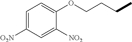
C1=C([O2N])C=C([NO2])C(OCCCC)=C1
